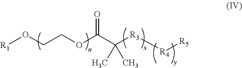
[R1]OCCOC(C([R3][R4][R5])(C)C)=O
